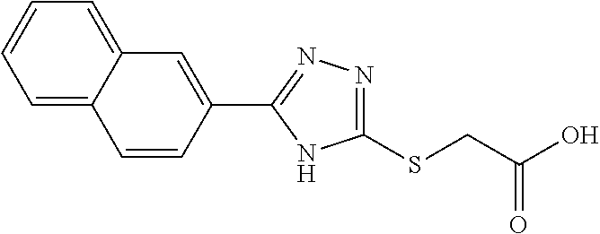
C1(SCC(O)=O)=NN=C(C2=CC3=CC=CC=C3C=C2)N1
